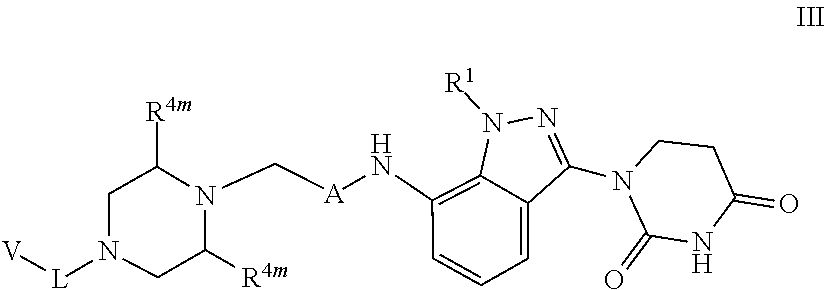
C1N([L][V])CC([R4m])N(C[A]NC2=C3N([R1])N=C(N4C(=O)NC(=O)CC4)C3=CC=C2)C1[R4m]
